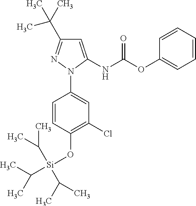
C1=CC(O[Si](C(C)C)(C(C)C)C(C)C)=C(Cl)C=C1N1C(NC(OC2=CC=CC=C2)=O)=CC(C(C)(C)C)=N1
